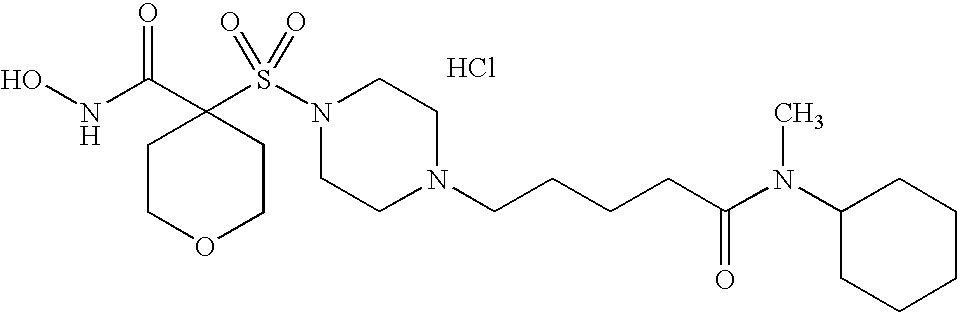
ONC(C1(S(N2CCN(CCCCC(N(C3CCCCC3)C)=O)CC2)(=O)=O)CCOCC1)=O.Cl
